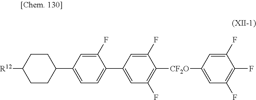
C1=C(F)C(C2=CC(F)=C([CF2O]C3=CC(F)=C(F)C(F)=C3)C(F)=C2)=CC=C1C1CCC([R12])CC1
